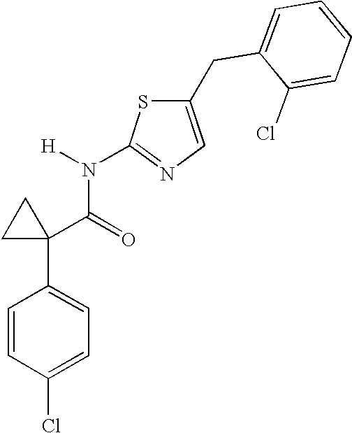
C1=CC(Cl)=CC=C1C1(C(=O)N([H])C2=NC=C(CC3=CC=CC=C3Cl)S2)CC1
